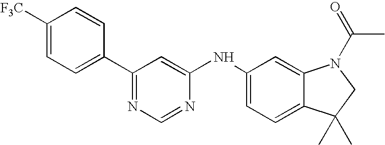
C1([F3C])=CC=C(C2=NC=NC(NC3=CC=C4C(=C3)N(C(C)=O)CC4(C)C)=C2)C=C1
